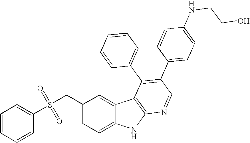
C(C1=CC=C2C(=C1)C1=C(N2)N=CC(C2=CC=C(NCCO)C=C2)=C1C1=CC=CC=C1)S(C1=CC=CC=C1)(=O)=O
